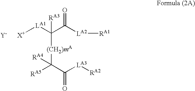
[Y-      X+][LA1]C(C([LA2][RA1])=O)([RA3])[(CH2)mA]C([RA4])([RA5])C(=O)[LA3][RA2]
